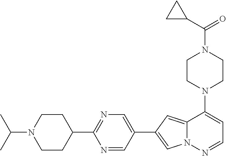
N1(C2=CC=NN3C2=CC(C2=CN=C(C4CCN(C(C)C)CC4)N=C2)=C3)CCN(C(=O)C2CC2)CC1
